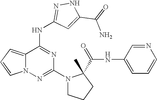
C1(N2CCCC2(C(NC2=CC=CN=C2)=O)C)=NN2C(=CC=C2)C(NC2=NNC(C(=O)N)=C2)=N1
